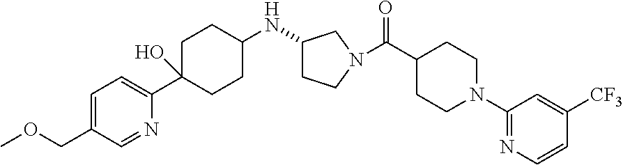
C1=C(COC)C=NC(C2(O)CCC(NC3CCN(C(C4CCN(C5=NC=CC([CF3])=C5)CC4)=O)C3)CC2)=C1
